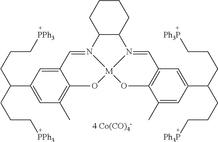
C12C(CCCC1)N1=CC3=C(O[M]14OC1=C(C)C=C(C(CCC[PPh3])CCC[PPh3])C=C1C=N24)C(C)=CC(C(CCC[Ph3P])CCC[Ph3P])=C3.[4 Co(CO)4-]
